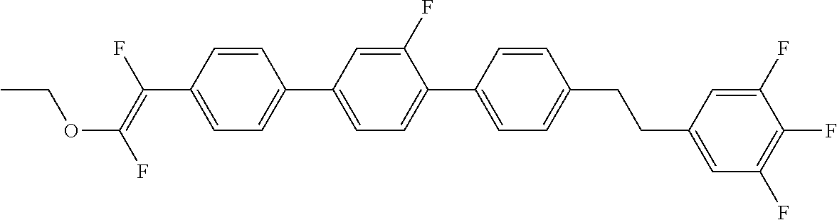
C1=CC(C(=C(F)OCC)F)=CC=C1C1=CC=C(C2=CC=C(CCC3=CC(F)=C(F)C(F)=C3)C=C2)C(F)=C1
